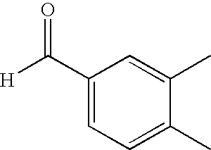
[H]C(=O)C1=CC=C(C)C(C)=C1
